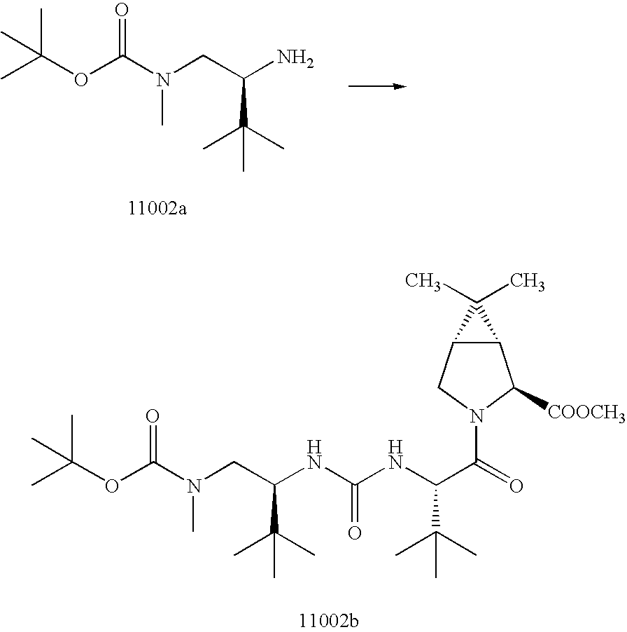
O(C(N(CC(C(C)(C)C)N)C)=O)C(C)(C)C.O(C(N(CC(C(C)(C)C)NC(NC(C(=O)N1CC2C(C1[COOCH3])C2(C)C)C(C)(C)C)=O)C)=O)C(C)(C)C
